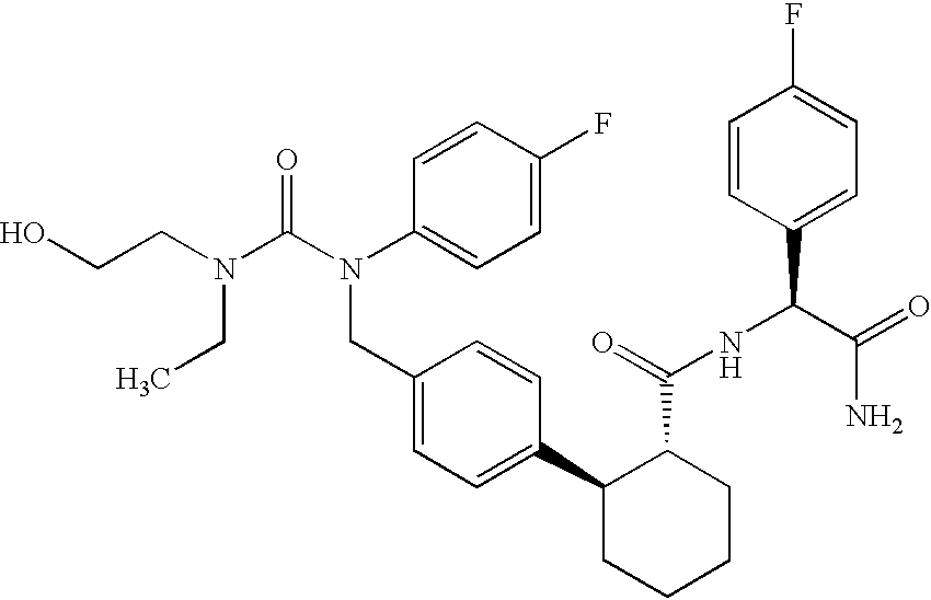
OCCN(C(N(C1=CC=C(F)C=C1)CC1=CC=C(C2CCCCC2C(=O)NC(C(=O)N)C2=CC=C(F)C=C2)C=C1)=O)CC
